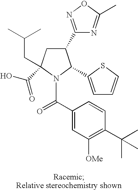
C1(C2=NOC(C)=N2)CC(C(O)=O)(CC(C)C)N(C(C2=CC([OMe])=C(C(C)(C)C)C=C2)=O)C1C1=CC=CS1
